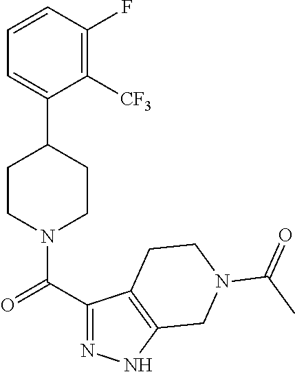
C1=CC(F)=C([CF3])C(C2CCN(C(C3=NNC4=C3CCN(C(C)=O)C4)=O)CC2)=C1
